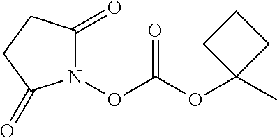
N1(OC(OC2(C)CCC2)=O)C(=O)CCC1=O
